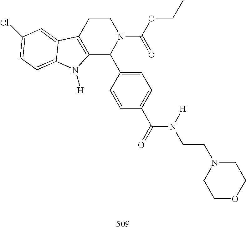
C12=C(CCN(C(OCC)=O)C1C1=CC=C(C(=O)N([H])CCN3CCOCC3)C=C1)C1=CC(Cl)=CC=C1N2[H]
